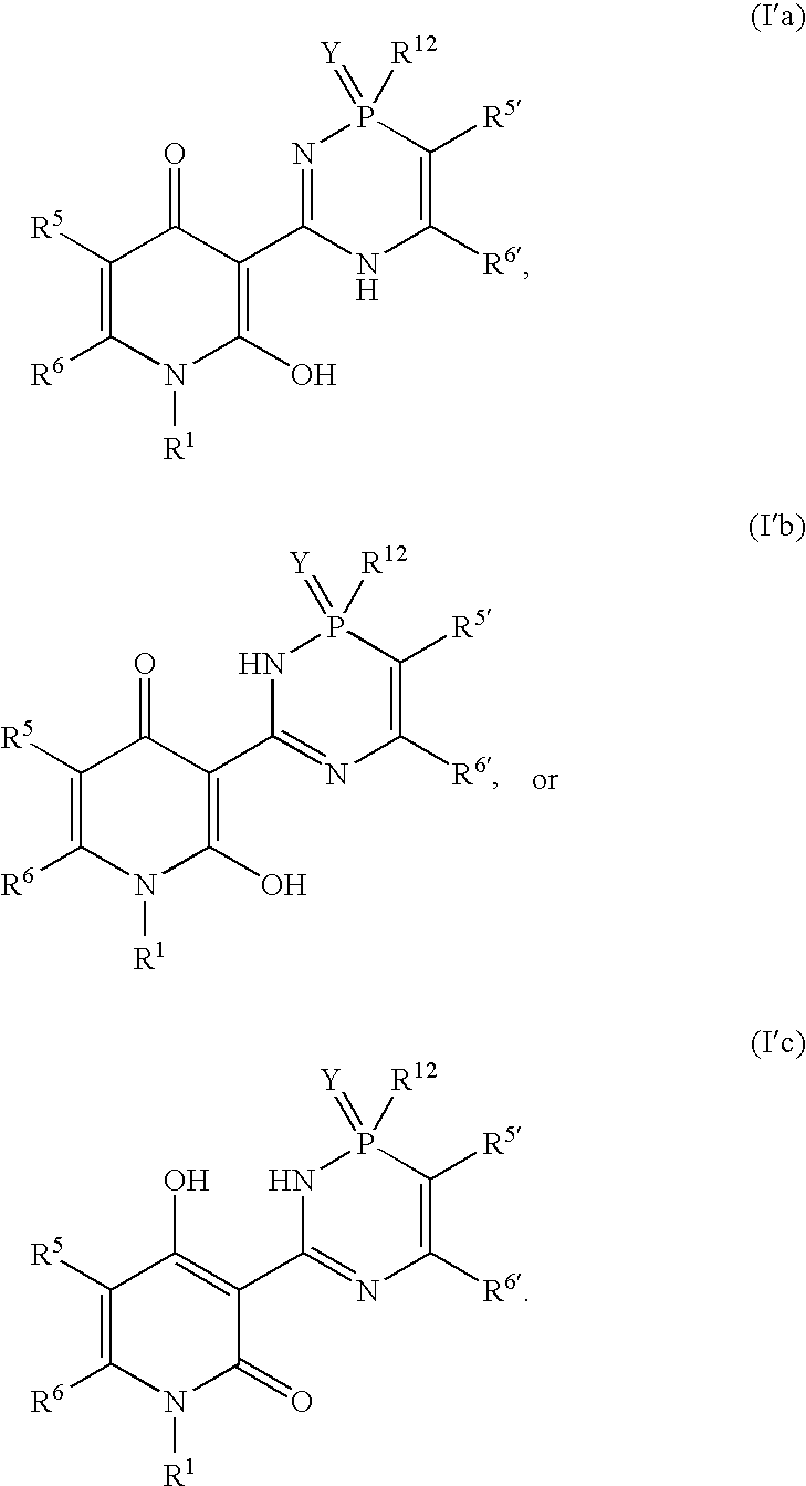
C1([R5])=C([R6])N([R1])C(O)=C(C2=NC([R6])=C([R5])P(=[Y])([R12])N2)C1=O.C1([R5])=C([R6])N([R1])C(O)=C(C2=NP(=[Y])([R12])C([R5])=C([R6])N2)C1=O.C1([R5])=C([R6])N([R1])C(=O)C(C2=NC([R6])=C([R5])P(=[Y])([R12])N2)=C1O
